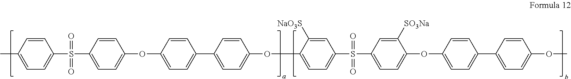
CC1=CC=C(S(=O)(=O)C2=CC=C(OC3=CC=C(C4=CC=C(OC5=CC=C(S(=O)(=O)C6=CC=C(OC7=CC=C(C8=CC=C(OC)C=C8)C=C7)C([SO3Na])=C6)C=C5[NaO3S])C=C4)C=C3)C=C2)C=C1
